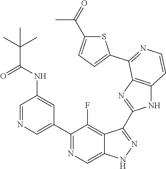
C1=NC=C(C2=NC=C3C(=C2F)C(C2=NC4=C(N2)C=CN=C4C2=CC=C(C(=O)C)S2)=NN3)C=C1NC(C(C)(C)C)=O
